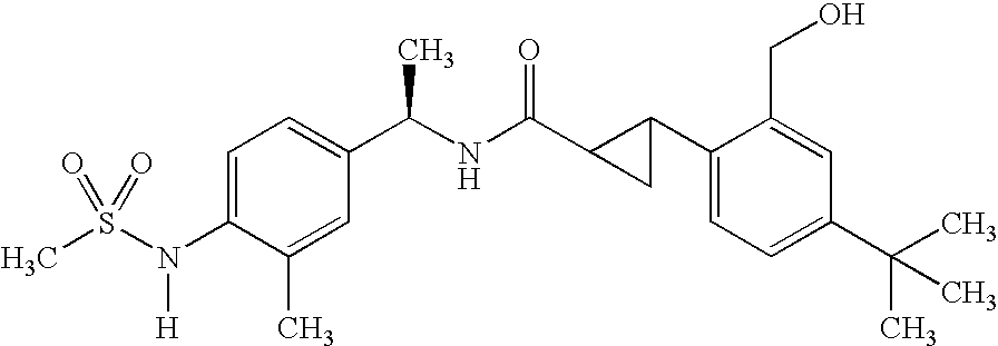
C1=C(N(S(C)(=O)=O)[H])C(C)=CC(C(C)NC(=O)C2CC2C2=CC=C(C(C)(C)C)C=C2CO)=C1
